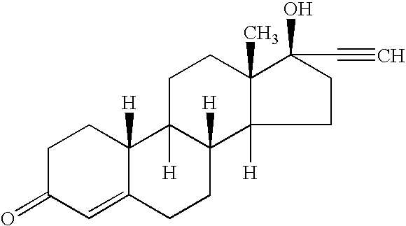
C1C(=O)C=C2C([H])(C1)C1([H])C([H])(CC2)C2([H])C(C)(CC1)C(C#C)(O)CC2
